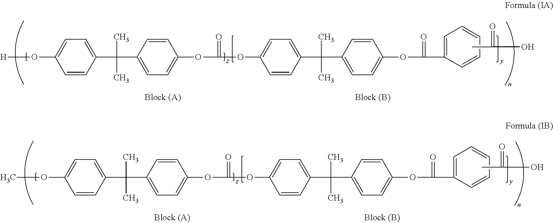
C1=CC(C(C)(C)C2=CC=C(OC(=O)OC3=CC=C(C(C)(C)C4=CC=C(OC(=O)C5=CC=CC=C5)C=C4)C=C3)C=C2)=CC=C1O[H].CC(=O)O.[z].C1=CC(C(C)(C)C2=CC=C(OC(=O)OC3=CC=C(C(C)(C)C4=CC=C(OC(=O)C5=CC=CC=C5)C=C4)C=C3)C=C2)=CC=C1OC.CC(=O)O
